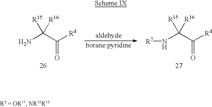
NC(C([Rd])=O)([R15])[R16].N(C(C([Rd])=O)([R15])[R16])[R7]
